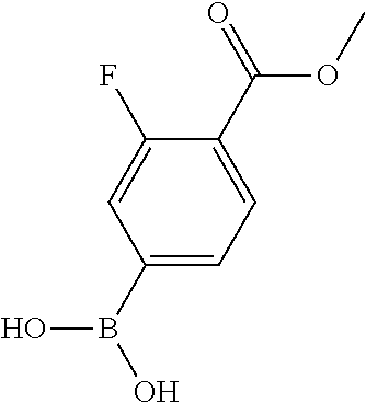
C1(B(O)O)=CC=C(C(=O)OC)C(F)=C1
